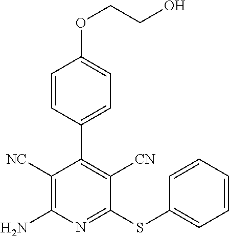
C1([NC])=C(N)N=C(SC2=CC=CC=C2)C([CN])=C1C1=CC=C(OCCO)C=C1
